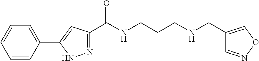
C1=CC(C2=CC(C(NCCCNCC3=CON=C3)=O)=NN2)=CC=C1
